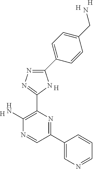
C1(C2=CN=CC=C2)=NC(C2=NN=C(C3=CC=C(CN)C=C3)N2)=C(N)N=C1.[H].[H].[H].[H]
